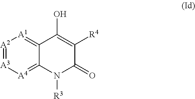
[A2]1=[A3][A4]=C2C(=[A1]1)C(O)=C([R4])C(=O)N2[R3]
